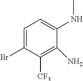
C1=C(Br)C([CF3])=C(N)C(NC)=C1
